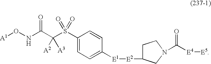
C1(S(C(C(NO[A1])=O)([A2])[A3])(=O)=O)=CC=C([E1][E2]C2CN(C([E4][E5])=O)CC2)C=C1
